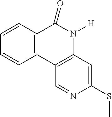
C1=CC2=C(C=C1)C1=C(N([H])C2=O)C=C(SC)N=C1
